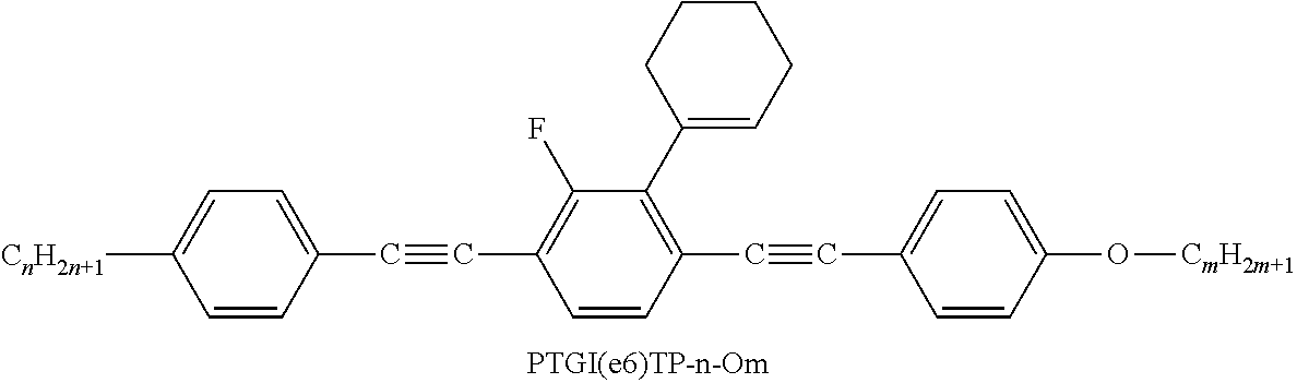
[CnH2n+1]C1=CC=C(C#CC2=C(F)C(C3=CCCCC3)=C(C#CC3=CC=C(O[CmH2m+1])C=C3)C=C2)C=C1
